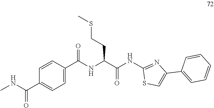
C1=CC(C(NC(C(=O)NC2=NC(C3=CC=CC=C3)=CS2)CCSC)=O)=CC=C1C(NC)=O
